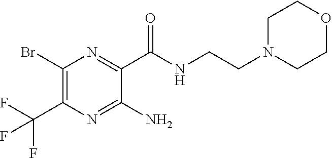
C1(Br)=C(C(F)(F)F)N=C(N)C(C(NCCN2CCOCC2)=O)=N1
